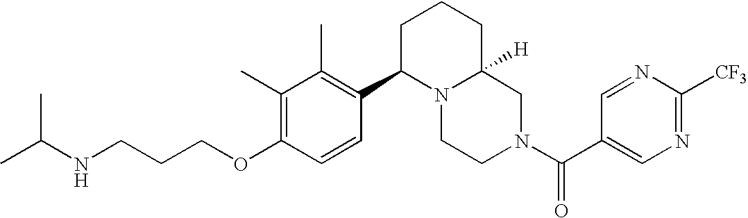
C(OC1=C(C)C(C)=C(C2N3C([H])(CN(C(=O)C4=CN=C([CF3])N=C4)CC3)CCC2)C=C1)CCNC(C)C
